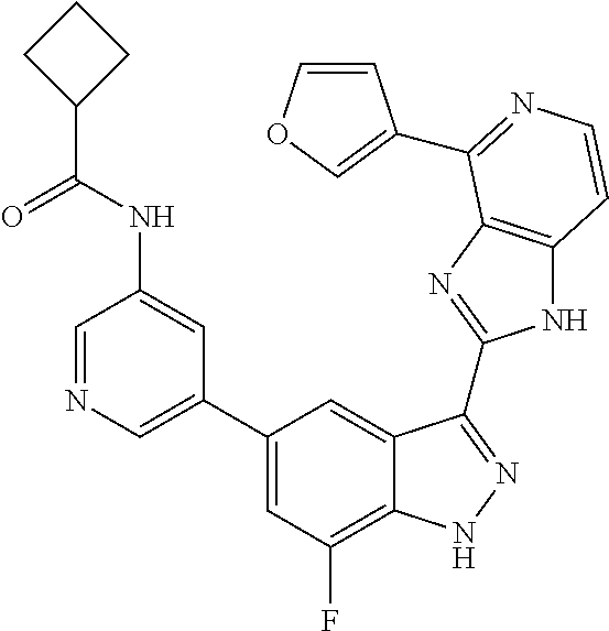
C1=C(C2=CC(F)=C3C(=C2)C(C2=NC4=C(N2)C=CN=C4C2=COC=C2)=NN3)C=C(NC(C2CCC2)=O)C=N1
